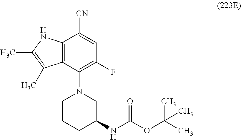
C12=C(C(N3CCCC(NC(OC(C)(C)C)=O)C3)=C(F)C=C1[CN])C(C)=C(C)N2
